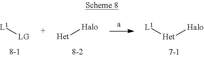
[L1][LG].[Het][Halo].[L1][Het][Halo]
